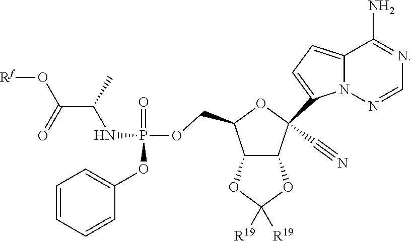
C12C(C(C#N)(C3=CC=C4N3N=CN=C4N)OC1COP(NC(C(=O)O[Rf])C)(=O)OC1=CC=CC=C1)OC([R19])([R19])O2
